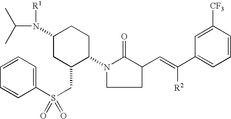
N1(C2CCC(N([R1])C(C)C)CC2CS(=O)(C2=CC=CC=C2)=O)CCC(C=C(C2=CC=CC([CF3])=C2)[R2])C1=O
